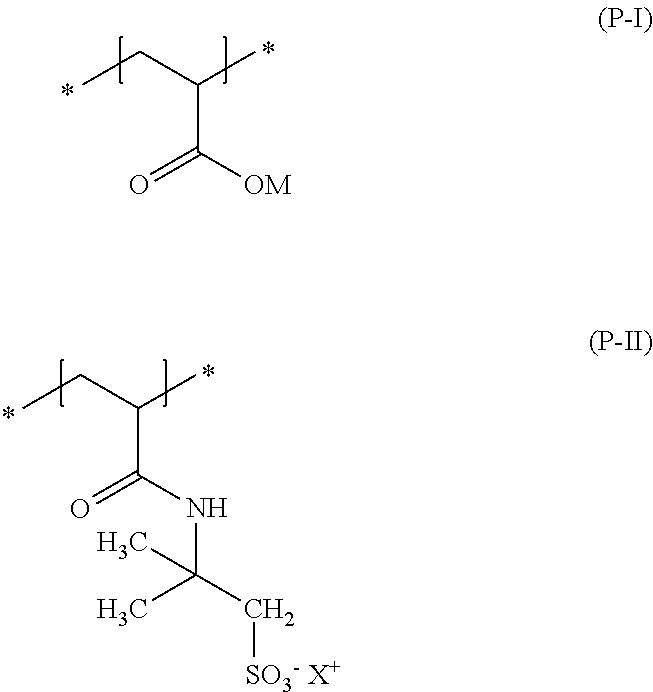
CCC(C(=O)[OM])C.CCC(C(=O)NC(C[SO3- X+])(C)C)C
